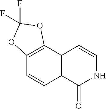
C12=C(C3=C(C=C1)C(=O)NC=C3)OC(F)(F)O2
